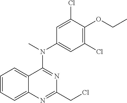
C1=CC=C2C(=C1)C(N(C)C1=CC(Cl)=C(OCC)C(Cl)=C1)=NC(CCl)=N2
